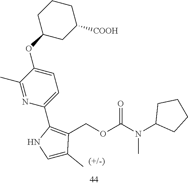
C1CCC(OC2=CC=C(C3=C(COC(N(C4CCCC4)C)=O)C(C)=CN3)N=C2C)CC1[COOH]
